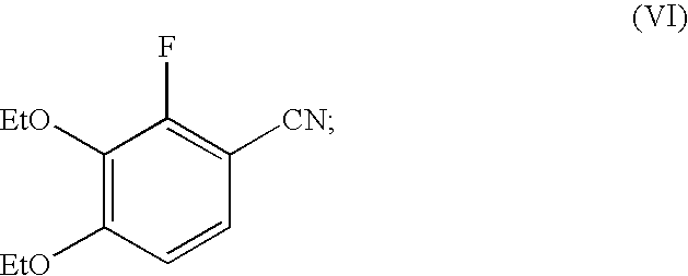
C1([EtO])=C([EtO])C=CC([CN])=C1F
